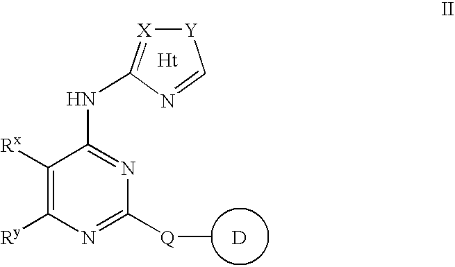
N(C1=NC([Q]C)=NC([Ry])=C1[Rx])C1=[X][Y]C=N1.[D].[Ht]
